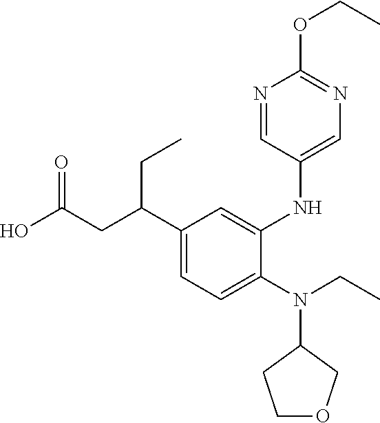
N(C1CCOC1)(C1=CC=C(C(CC(O)=O)CC)C=C1NC1=CN=C(OCC)N=C1)CC
